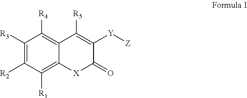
C1([R3])=C([R2])C([R1])=C2C(=C1[R4])C([R5])=C([Y][Z])C(=O)[X]2
